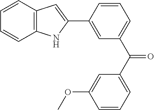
C12=C(C=CC=C1)C=C(C1=CC(C(C3=CC=CC(OC)=C3)=O)=CC=C1)N2
